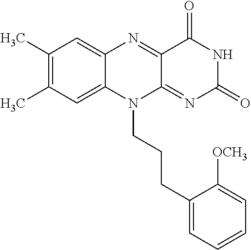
C1(C)=C(C)C=C2C(=C1)N=C1C(=NC(=O)NC1=O)N2CCCC1=CC=CC=C1[OCH3]
